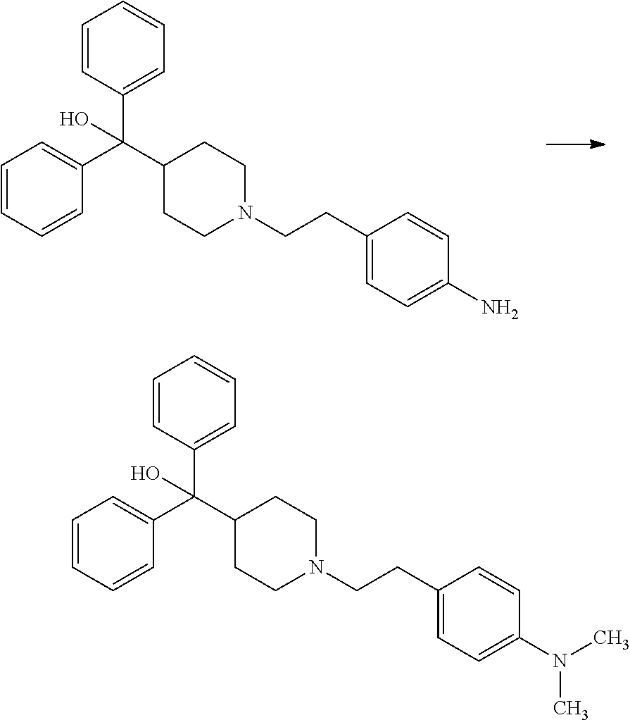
C1=CC(C(C2CCN(CCC3=CC=C(N)C=C3)CC2)(C2=CC=CC=C2)O)=CC=C1.C1=CC(C(C2CCN(CCC3=CC=C(N(C)C)C=C3)CC2)(C2=CC=CC=C2)O)=CC=C1
